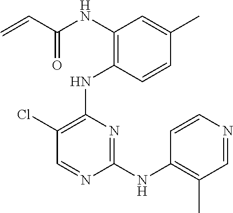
N(C1=C(NC2=C(Cl)C=NC(NC3=C(C)C=NC=C3)=N2)C=CC(C)=C1)C(C=C)=O
